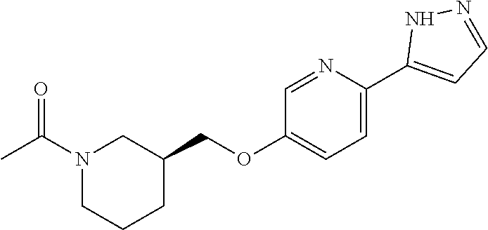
C1=NC(C2=CC=NN2)=CC=C1OCC1CN(C(C)=O)CCC1
